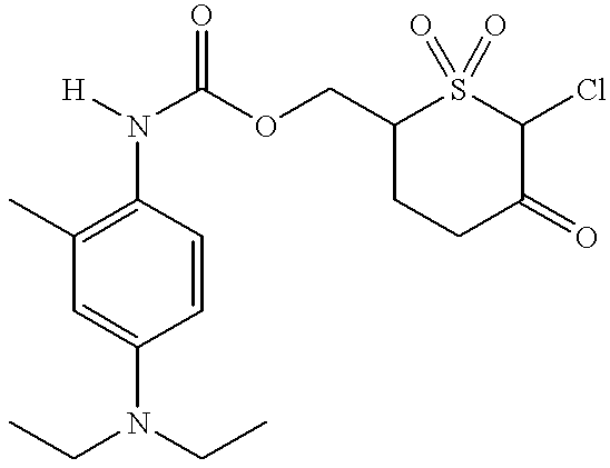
C1(N([H])C(OCC2S(=O)(=O)C(Cl)C(=O)CC2)=O)=C(C)C=C(N(CC)CC)C=C1
